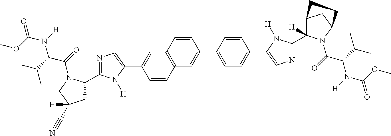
C1=CC2=C(C=C1C1=CN=C(C3CC([H])(C#N)CN3C(C(N(C(=O)OC)[H])C(C)C)=O)N1[H])C=CC(C1=CC=C(C3=CN=C(C4([H])C5CC(N4C(C(N(C(=O)OC)[H])C(C)C)=O)CC5)N3[H])C=C1)=C2
